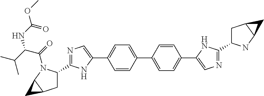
C1C(C2=NC=C(C3=CC=C(C4=CC=C(C5=CN=C(C6CC7C(C7)N6)N5)C=C4)C=C3)N2)N(C(=O)C(C(C)C)NC(OC)=O)C2C1C2
